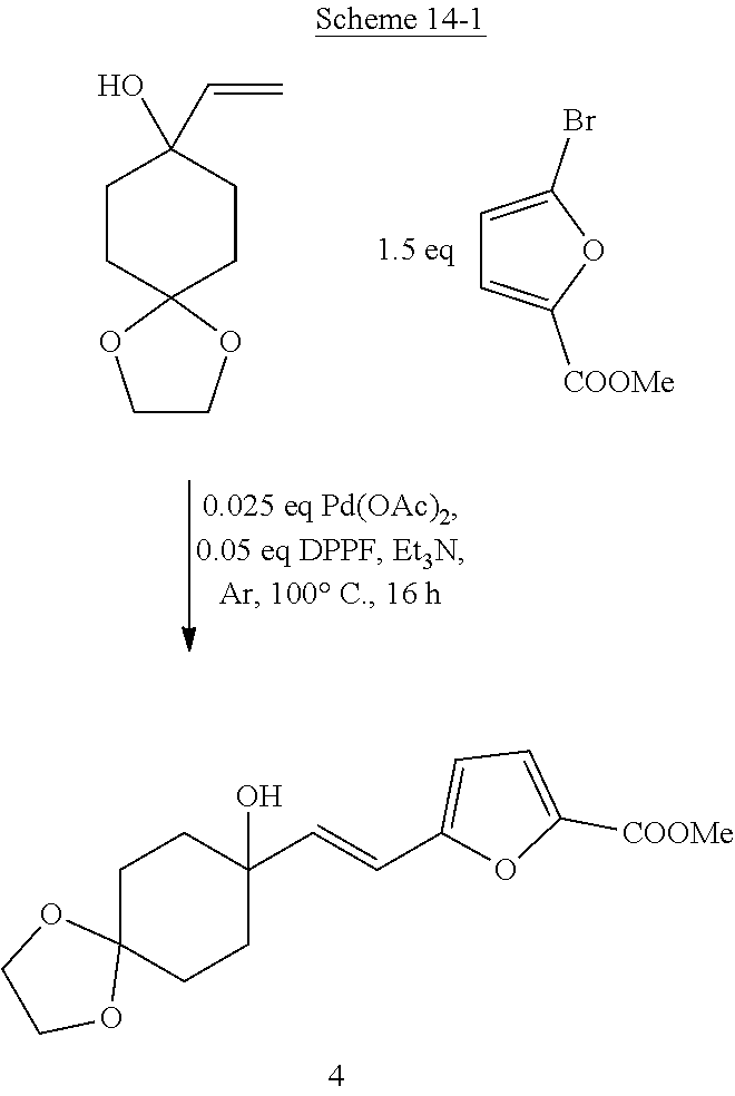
C1C2(CCC(C=CC3=CC=C([COOMe])O3)(O)C1)OCCO2.C1=C(Br)OC([COOMe])=C1.C1CC2(CCC1(O)C=C)OCCO2
